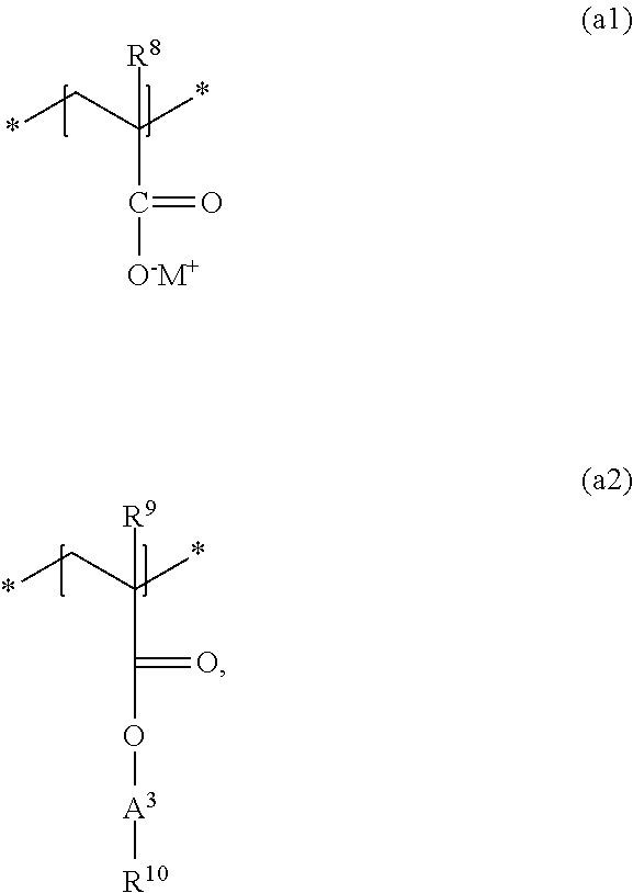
*CC(*)(C([O-M+])=O)[R8].*CC(*)(C(O[A3][R10])=O)[R9]
